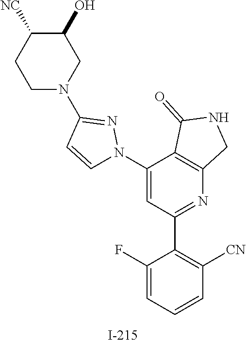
C1N(C2=NN(C3=CC(C4=C([CN])C=CC=C4F)=NC4=C3C(=O)NC4)C=C2)CC(O)C([NC])C1
